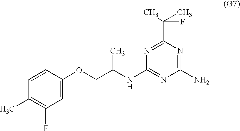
C1=C(OCC(NC2=NC(N)=NC(C(F)(C)C)=N2)C)C=CC(C)=C1F
